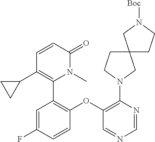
C1=CC(=O)N(C)C(C2=C(OC3=C(N4CC5(CC4)CCN([Boc])C5)N=CN=C3)C=CC(F)=C2)=C1C1CC1
